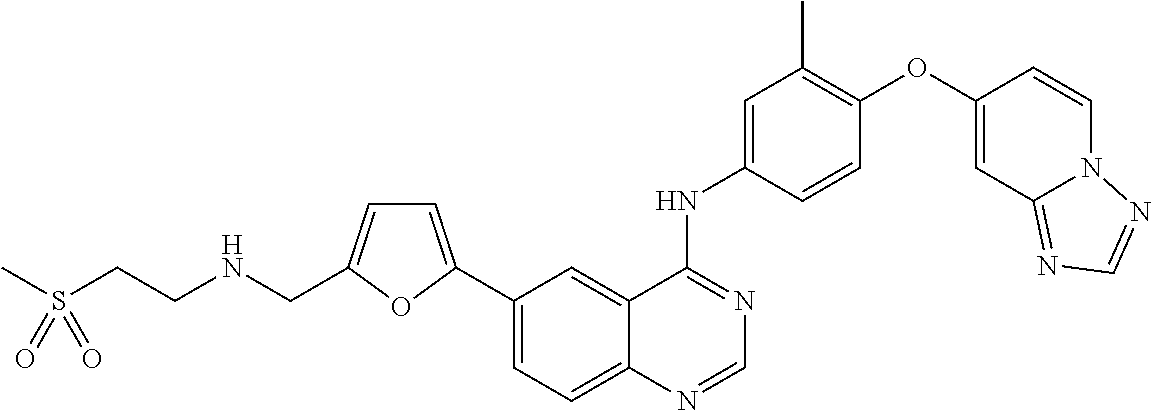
C12=CC=C(C3=CC=C(CNCCS(C)(=O)=O)O3)C=C1C(NC1=CC(C)=C(OC3=CC4=NC=NN4C=C3)C=C1)=NC=N2
